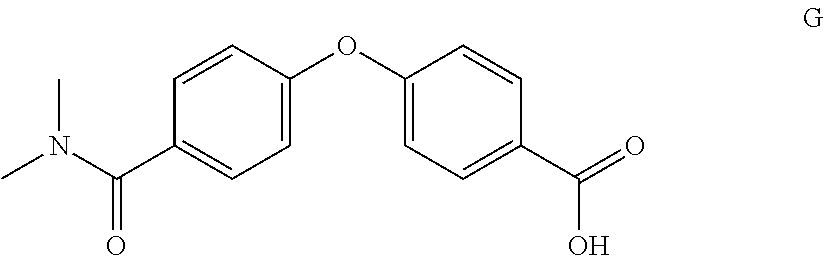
C1=C(OC2=CC=C(C(=O)N(C)C)C=C2)C=CC(C(=O)O)=C1
